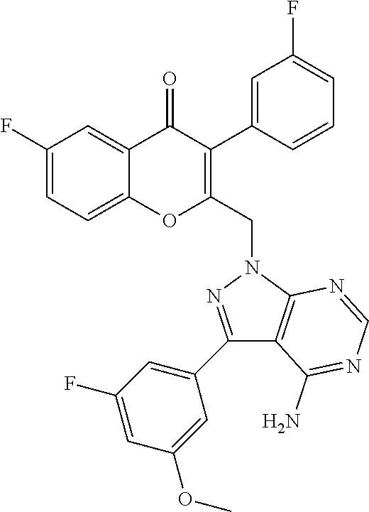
C1=C(F)C=C2C(=C1)OC(CN1N=C(C3=CC(F)=CC(OC)=C3)C3=C1N=CN=C3N)=C(C1=CC(F)=CC=C1)C2=O
